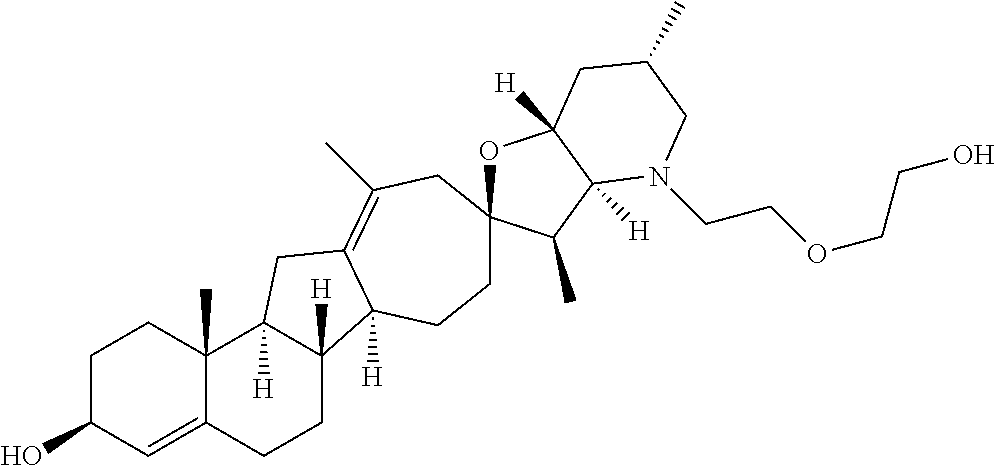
C1C(O)C=C2C(C)(C1)C1([H])C([H])(CC2)C2([H])C(=C(C)CC3(OC4([H])C([H])(C3C)N(CCOCCO)CC(C)C4)CC2)C1
